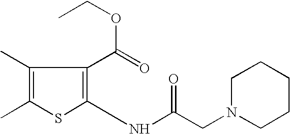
C1(C)=C(C)C(C(=O)OCC)=C(NC(CN2CCCCC2)=O)S1
